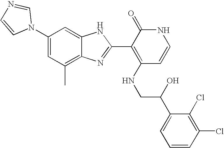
C1(C)=C2C(=CC(N3C=NC=C3)=C1)NC(C1=C(NCC(C3=CC=CC(Cl)=C3Cl)O)C=CNC1=O)=N2
